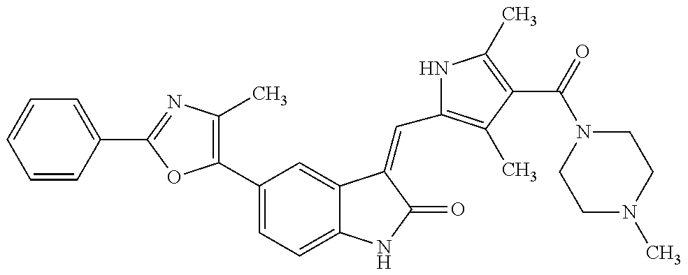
C1=CC(C2=NC(C)=C(C3=CC=C4C(=C3)C(=CC3=C(C)C(C(N5CCN(C)CC5)=O)=C(C)N3)C(=O)N4)O2)=CC=C1
